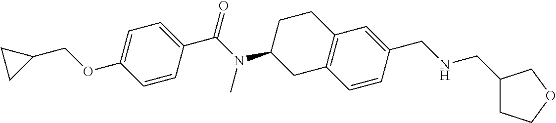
C1=C(OCC2CC2)C=CC(C(N(C2CC3=C(CC2)C=C(CNCC2CCOC2)C=C3)C)=O)=C1
